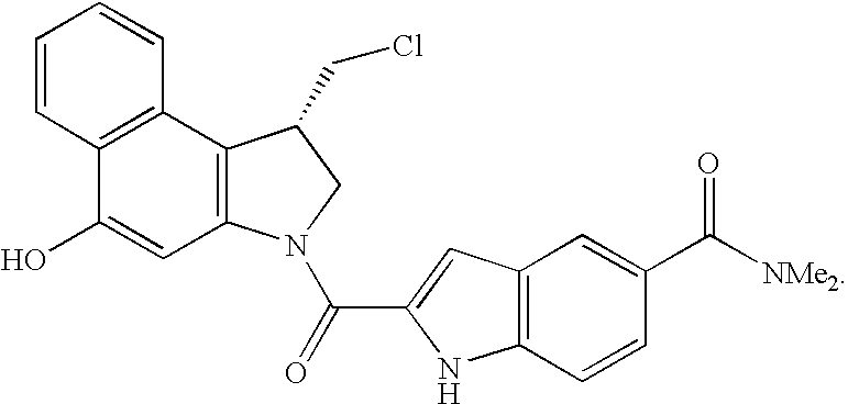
C12=C(N(C(=O)C3=CC4=C(N3)C=CC(C([NMe2])=O)=C4)CC1CCl)C=C(O)C1=C2C=CC=C1
